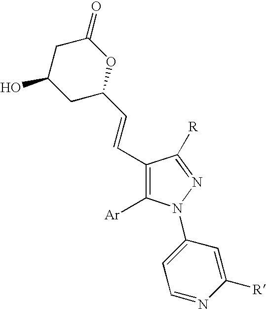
C1(C=CC2OC(=O)CC(O)C2)=C([Ar])N(C2=CC=NC([R])=C2)N=C1[R]
